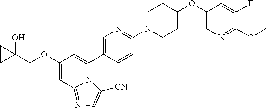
C1(OCC2(O)CC2)=CC2=NC=C([CN])N2C(C2=CN=C(N3CCC(OC4=CN=C(OC)C(F)=C4)CC3)C=C2)=C1
